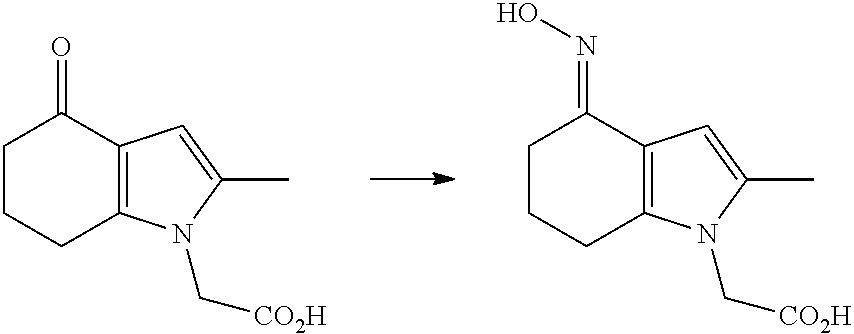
C1CCC2=C(C1=O)C=C(C)N2C[CO2H].C1CCC2=C(C1=NO)C=C(C)N2C[CO2H]
